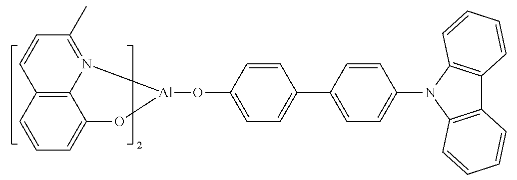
C1=CC=C2C3=C1C=CC(C)=N3[Al](OC1=CC=C(C3=CC=C(N4C5=C(C6=C4C=CC=C6)C=CC=C5)C=C3)C=C1)O2
